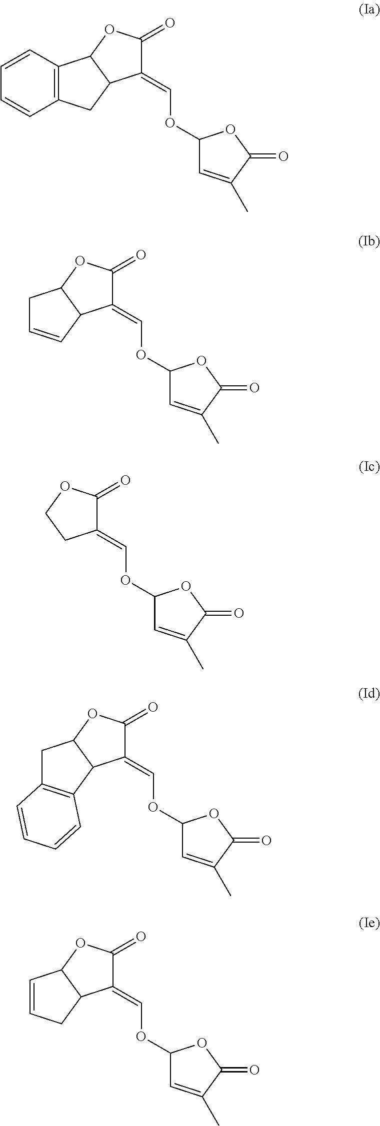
C1(=COC2C=C(C)C(=O)O2)C(=O)OC2C1CC1=C2C=CC=C1.C1(=COC2C=C(C)C(=O)O2)C(=O)OC2C1C=CC2.C1(=COC2C=C(C)C(=O)O2)C(=O)OCC1.C1(=COC2C=C(C)C(=O)O2)C(=O)OC2C1C1=C(C2)C=CC=C1.C1(=COC2C=C(C)C(=O)O2)C(=O)OC2C1CC=C2
